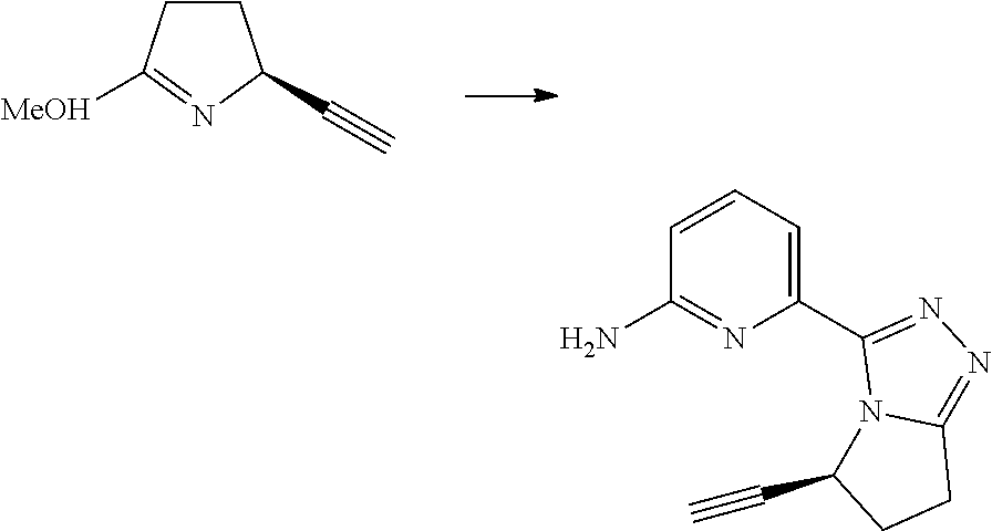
C1CC([MeOH])=NC1C#C.C1(C2=NN=C3N2C(C#C)CC3)=CC=CC(N)=N1
